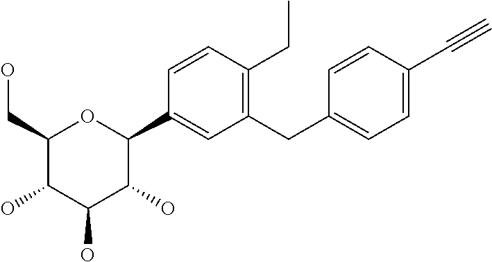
C1(CO)C(O)C(O)C(O)C(C2=CC(CC3=CC=C(C#C)C=C3)=C(CC)C=C2)O1
